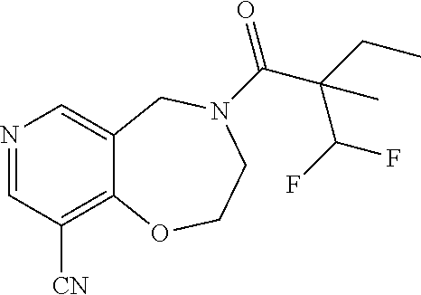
N1=CC([CN])=C2C(=C1)CN(C(=O)C(CC)(C(F)F)C)CCO2
